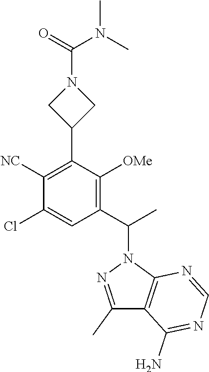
C(N1CC(C2=C([NC])C(Cl)=CC(C(N3N=C(C)C4=C3N=CN=C4N)C)=C2[OMe])C1)(=O)N(C)C
